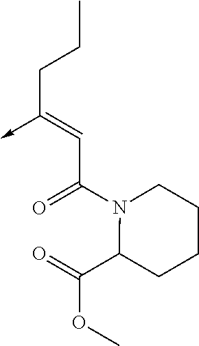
C(C(N1C(C(=O)OC)CCCC1)=O)=C(CCC)->C
